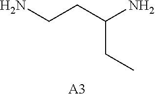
NCCC(N)CC.[A3]
